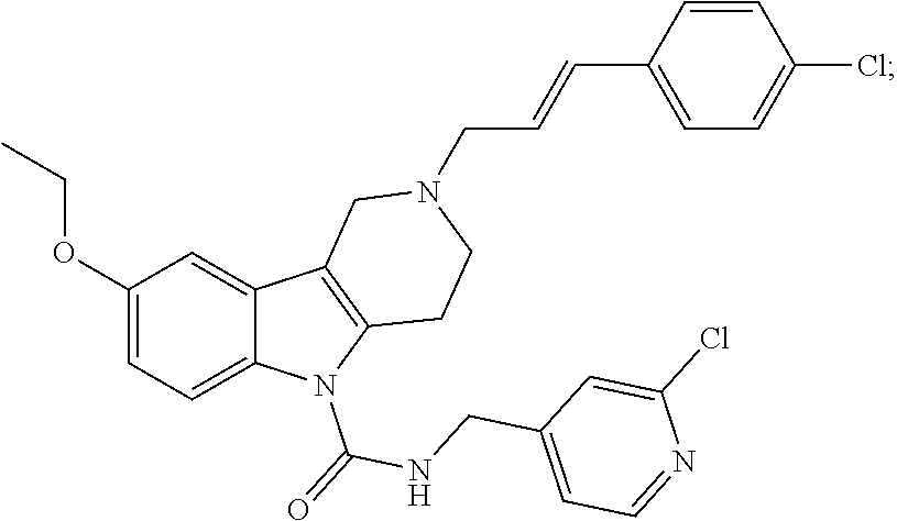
C1=C(OCC)C=C2C(=C1)N(C(=O)NCC1=CC=NC(Cl)=C1)C1=C2CN(CC=CC2=CC=C(Cl)C=C2)CC1
